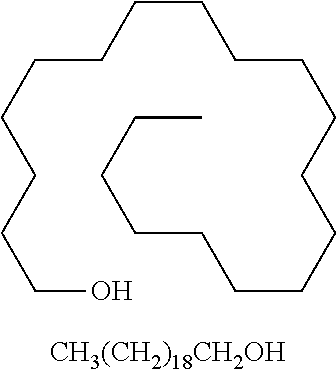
C(CCCCCCCO)CCCCCCCCCCCC.[CH3(CH2)18CH2OH]
